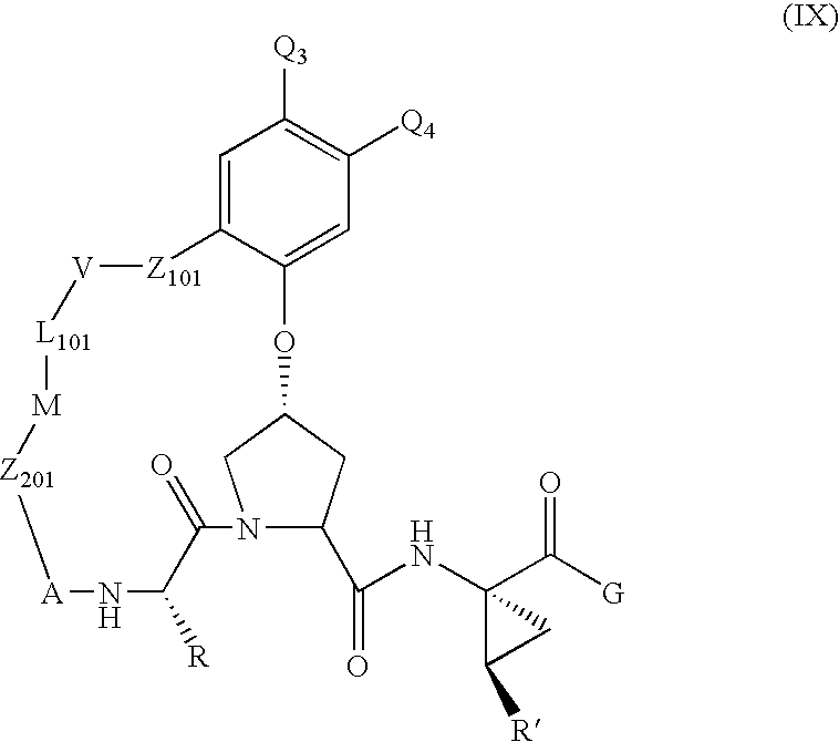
C1=C2C(=CC([Q4])=C1[Q3])OC1CC(C(=O)NC3(C(=O)[G])C([R])C3)N(C1)C(=O)C([R])N[A][Z201][M][L101][V][Z101]2
